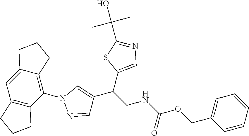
C12=CC3=C(C(N4N=CC(C(C5=CN=C(C(O)(C)C)S5)CNC(OCC5=CC=CC=C5)=O)=C4)=C1CCC2)CCC3
